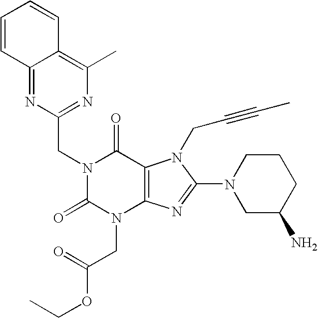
C1=CC2=NC(CN3C(=O)N(CC(=O)OCC)C4=C(C3=O)N(CC#CC)C(N3CC(N)CCC3)=N4)=NC(C)=C2C=C1
